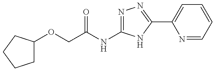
C1C(OCC(NC2=NN=C(C3=CC=CC=N3)N2)=O)CCC1
